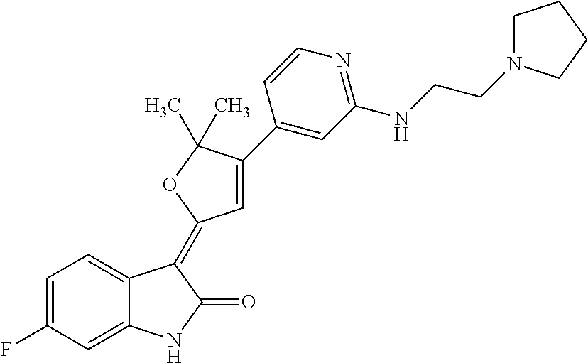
C1=C(F)C=C2C(=C1)C(=C1C=C(C3=CC(NCCN4CCCC4)=NC=C3)C(C)(C)O1)C(=O)N2
